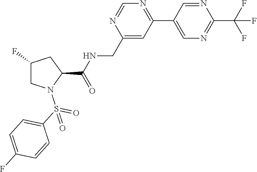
C1(CNC(=O)C2CC(F)CN2S(=O)(C2=CC=C(F)C=C2)=O)=CC(C2=CN=C(C(F)(F)F)N=C2)=NC=N1
